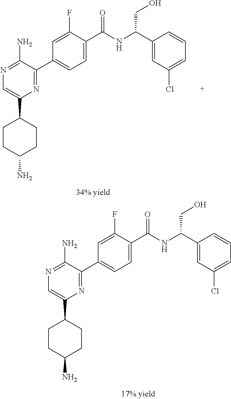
C1=C(F)C(C(NC(C2=CC(Cl)=CC=C2)CO)=O)=CC=C1C1=NC(C2CCC(N)CC2)=CN=C1N.C1=C(F)C(C(NC(C2=CC(Cl)=CC=C2)CO)=O)=CC=C1C1=NC(C2CCC(N)CC2)=CN=C1N
